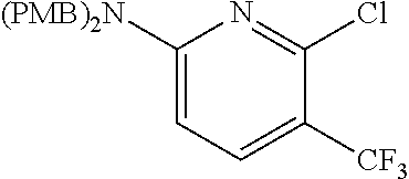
C1([(PMB)2N])=CC=C([CF3])C(Cl)=N1
